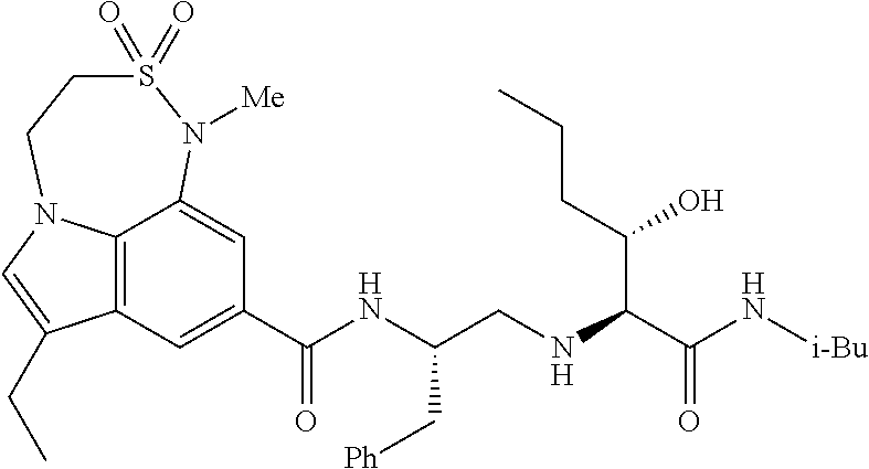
C12=C3C(=CC(C(NC(CNC(C(N[i-Bu])=O)C(CCC)O)C[Ph])=O)=C1)N([Me])S(=O)(=O)CCN3C=C2CC
